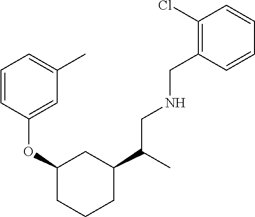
C1=CC(OC2CCCC(C(C)CNCC3=C(Cl)C=CC=C3)C2)=CC(C)=C1
